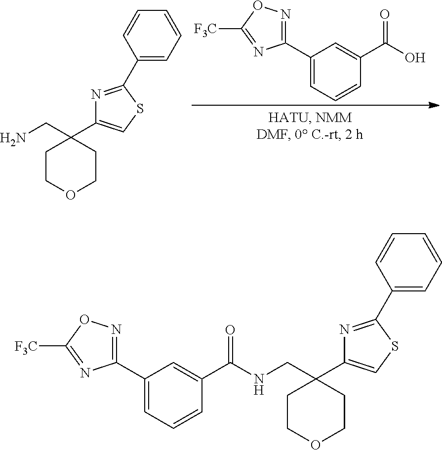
C1(C2=NOC([F3C])=N2)=CC=CC(C(O)=O)=C1.C1COCCC1(CN)C1=CSC(C2=CC=CC=C2)=N1.C1COCCC1(CNC(C1=CC(C2=NOC([F3C])=N2)=CC=C1)=O)C1=CSC(C2=CC=CC=C2)=N1
